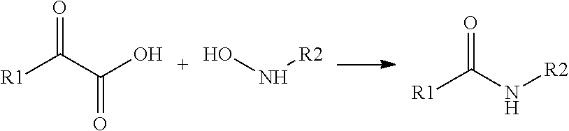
[R1]C(C(O)=O)=O.[R1]C(N[R2])=O.N([R2])O
